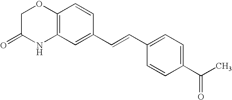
C12=C(C=C(C=CC3=CC=C(C(C)=O)C=C3)C=C1)NC(=O)CO2
